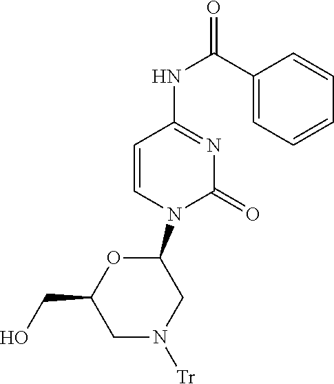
C1(C(NC2=NC(=O)N(C3OC(CO)CN([Tr])C3)C=C2)=O)=CC=CC=C1
